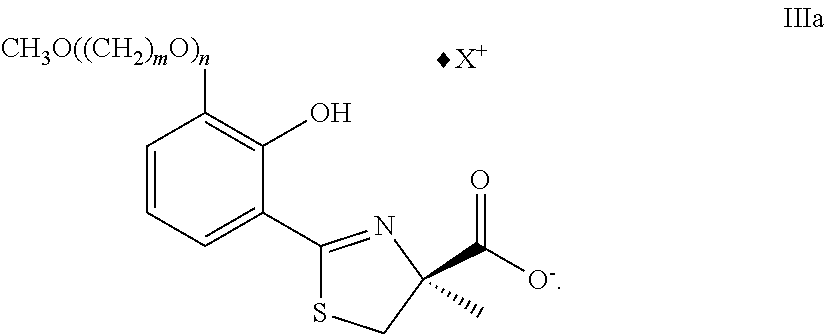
C1=CC=C(C2=NC(C([O-])=O)(C)CS2)C(O)=C1[CH3O((CH2)mO)n]
